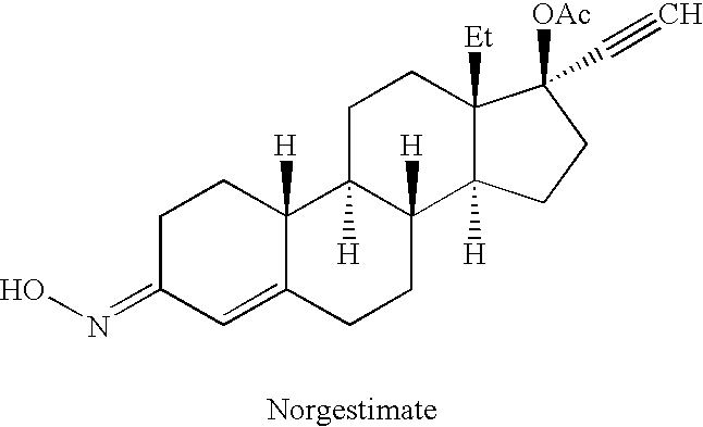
C1C(=NO)C=C2C([H])(C1)C1([H])C([H])(CC2)C2([H])C([Et])(CC1)C(C#C)([OAc])CC2
